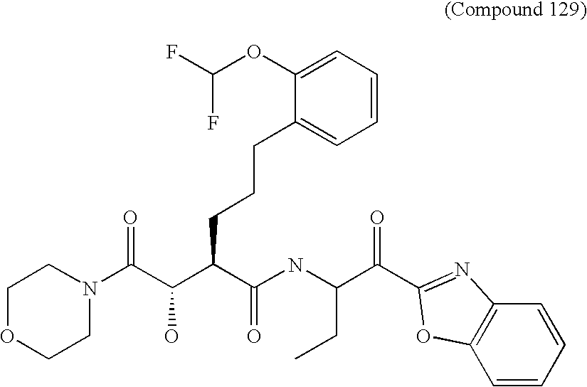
C1(OC(F)F)=CC=CC=C1CCCC(C(C(N1CCOCC1)=O)O)C(=O)NC(CC)C(=O)C1=NC2=C(C=CC=C2)O1
